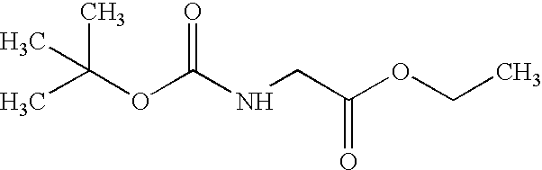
CC(OC(NCC(OCC)=O)=O)(C)C
